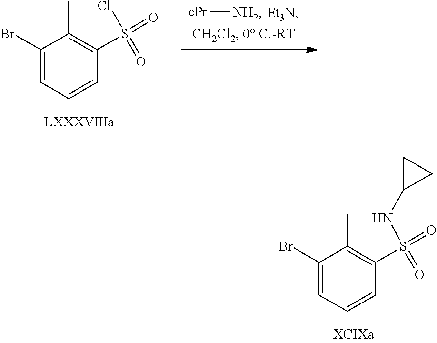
BrC1=CC=CC(S(=O)(NC2CC2)=O)=C1C.BrC1=CC=CC(S(=O)(Cl)=O)=C1C.[cPr][NH2]
